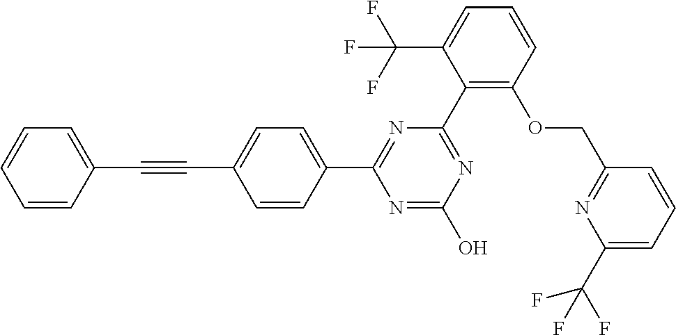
N1=C(C2=C(OCC3=NC(C(F)(F)F)=CC=C3)C=CC=C2C(F)(F)F)N=C(C2=CC=C(C#CC3=CC=CC=C3)C=C2)N=C1O
